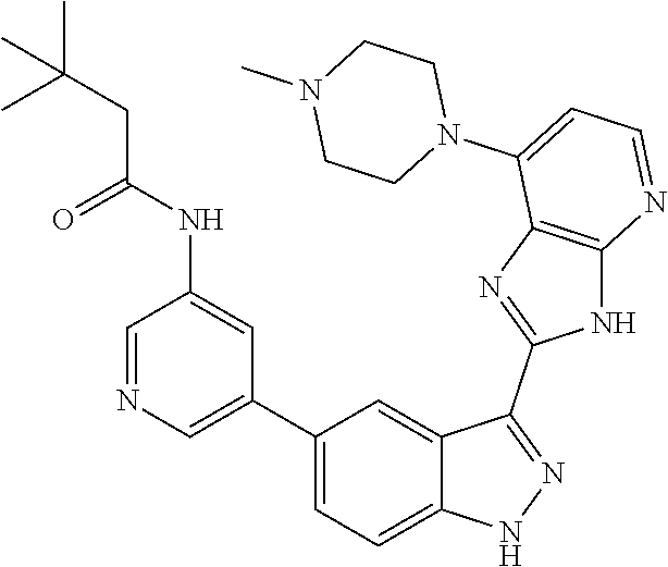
C1=NC=C(C2=CC=C3C(=C2)C(C2=NC4=C(N2)N=CC=C4N2CCN(C)CC2)=NN3)C=C1NC(CC(C)(C)C)=O
